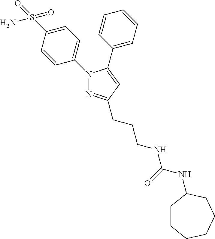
C1=C(N2N=C(CCCNC(NC3CCCCCC3)=O)C=C2C2=CC=CC=C2)C=CC(S(N)(=O)=O)=C1
